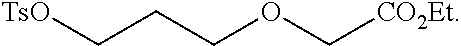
C(CCOC[CO2Et])[TsO]
